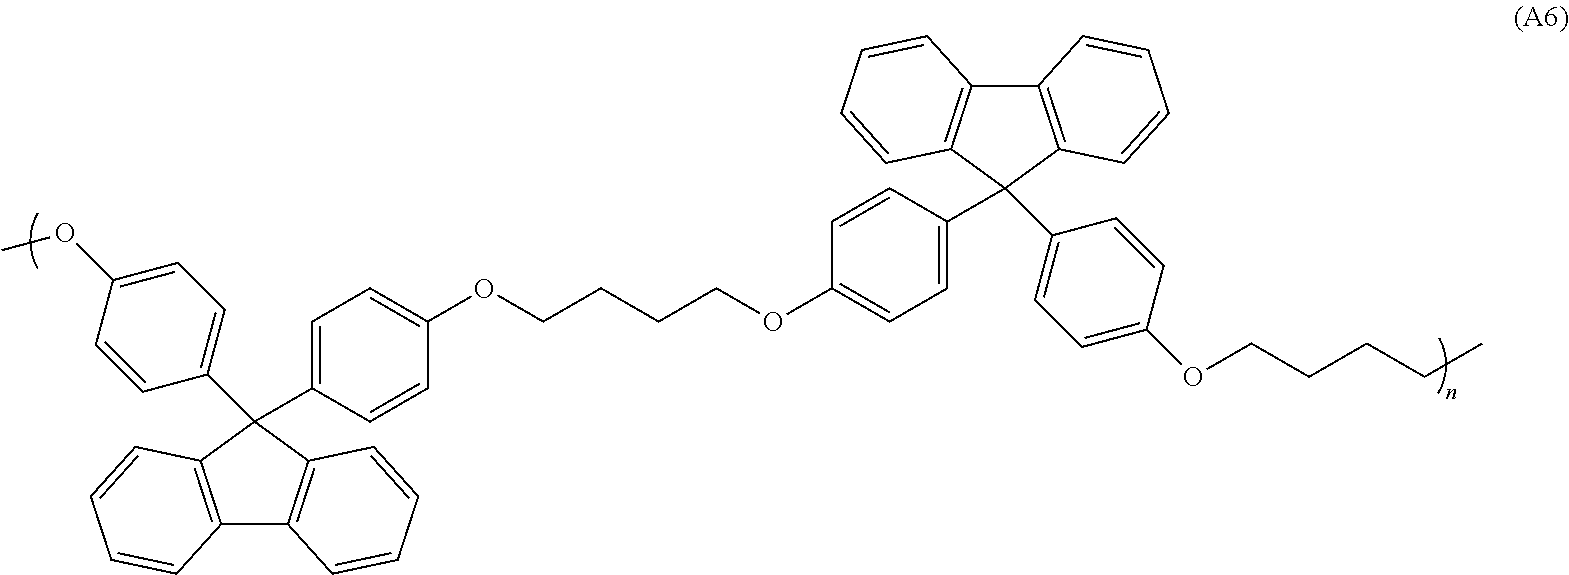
C12=C(C(C3=CC=C(OCCCCOC4=CC=C(C5(C6=CC=C(OCCCCC)C=C6)C6=C(C7=C5C=CC=C7)C=CC=C6)C=C4)C=C3)(C3=CC=C(OC)C=C3)C3=C1C=CC=C3)C=CC=C2
